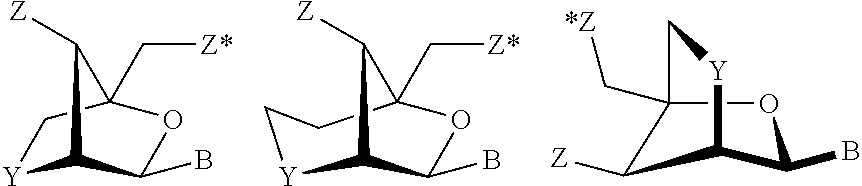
[Y]1C2C(B)OC(C[Z*])(C1)C2[Z].[Y]1C2C(B)OC(C[Z*])(CC1)C2[Z].[Y]1C2C(B)OC(C[*Z])(C2[Z])C1
